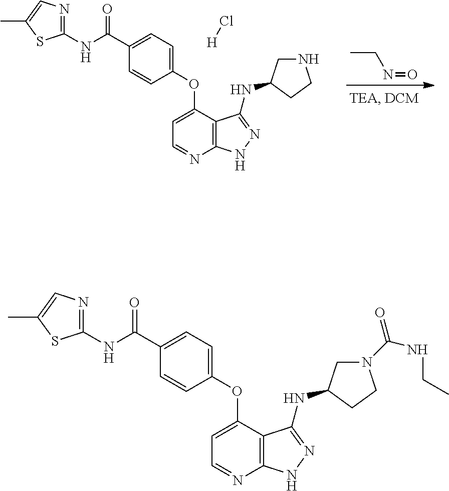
CCN=O.Cl[H].N(C(C1=CC=C(OC2=CC=NC3=C2C(NC2CNCC2)=NN3)C=C1)=O)C1=NC=C(C)S1.N(C(C1=CC=C(OC2=CC=NC3=C2C(NC2CN(C(NCC)=O)CC2)=NN3)C=C1)=O)C1=NC=C(C)S1
